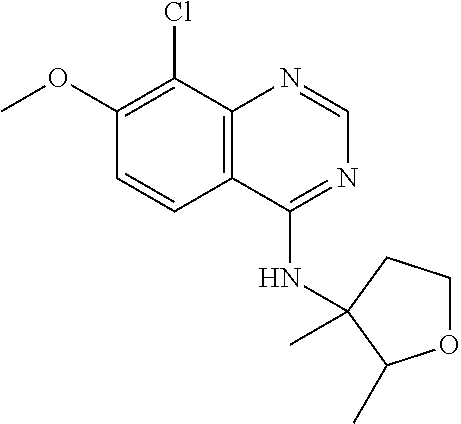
C1(OC)=C(Cl)C2=C(C=C1)C(NC1(C)CCOC1C)=NC=N2
